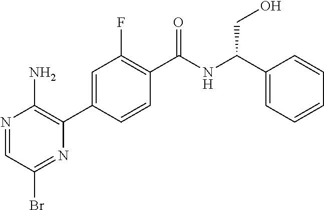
N1=CC(Br)=NC(C2=CC(F)=C(C(NC(C3=CC=CC=C3)CO)=O)C=C2)=C1N
